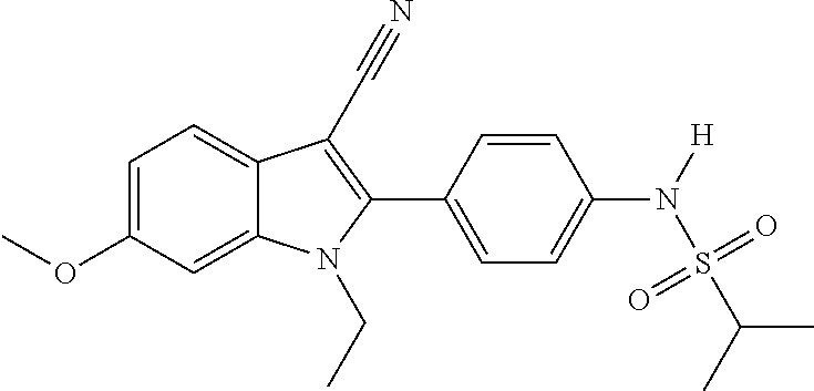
C1=C(OC)C=C2C(=C1)C(C#N)=C(C1=CC=C(N([H])S(C(C)C)(=O)=O)C=C1)N2CC
